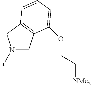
N1(C)CC2=C(C1)C=CC=C2OCC[NMe2]
